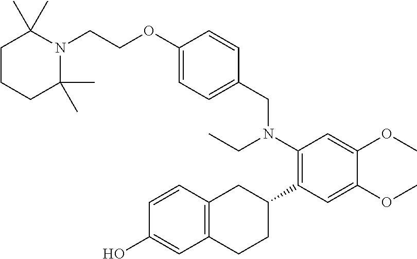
C(COC1=CC=C(CN(C2=C(C3CC4=C(CC3)C=C(O)C=C4)C=C(OC)C(OC)=C2)CC)C=C1)N1C(C)(C)CCCC1(C)C
